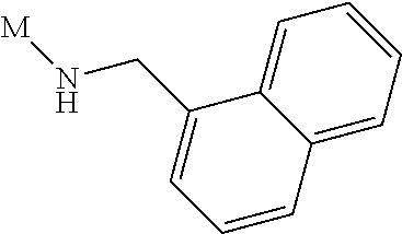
C1=CC2=CC=CC=C2C(CN[M])=C1
